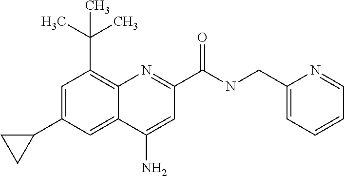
C1(N)=CC(C(NCC2=CC=CC=N2)=O)=NC2=C(C(C)(C)C)C=C(C3CC3)C=C12
